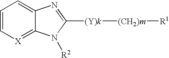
C1=C[X]=C2C(=C1)N=C([(Y)k][(CH2)m][R1])N2[R2]
